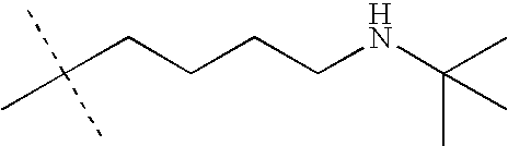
N(CCCCC(C)(C)C)C(C)(C)C
